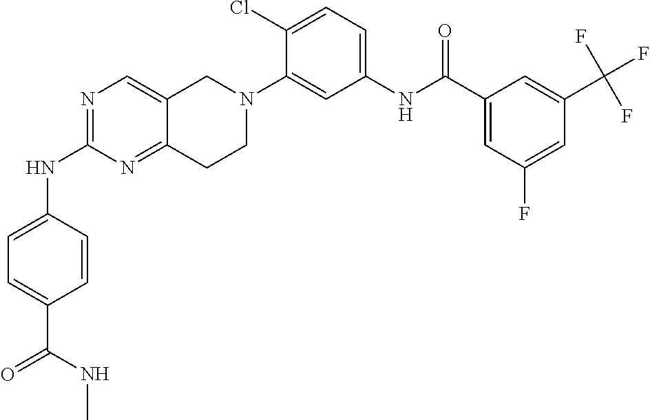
N1=C(NC2=CC=C(C(NC)=O)C=C2)N=C2C(=C1)CN(C1=CC(NC(C3=CC(F)=CC(C(F)(F)F)=C3)=O)=CC=C1Cl)CC2
